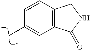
C1=CC2=C(C=C1C)C(=O)NC2
